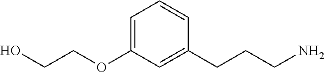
C1=C(OCCO)C=C(CCCN)C=C1
